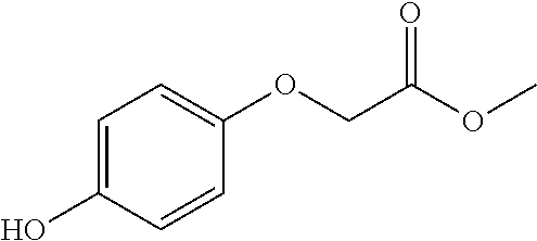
OC1=CC=C(OCC(OC)=O)C=C1
